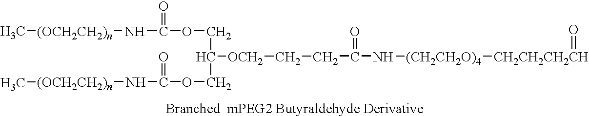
C(N[(CH2CH2O)4][CH2CH2CH2CH]=O)(=O)CC[OCH2]C(COC(N[(OCH2CH2)n]C)=O)COC(N[(OCH2CH2)n]C)=O
